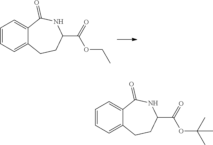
C1=CC=C2C(=O)NC(C(=O)OCC)CCC2=C1.C1=CC=C2C(=O)NC(C(=O)OC(C)(C)C)CCC2=C1
